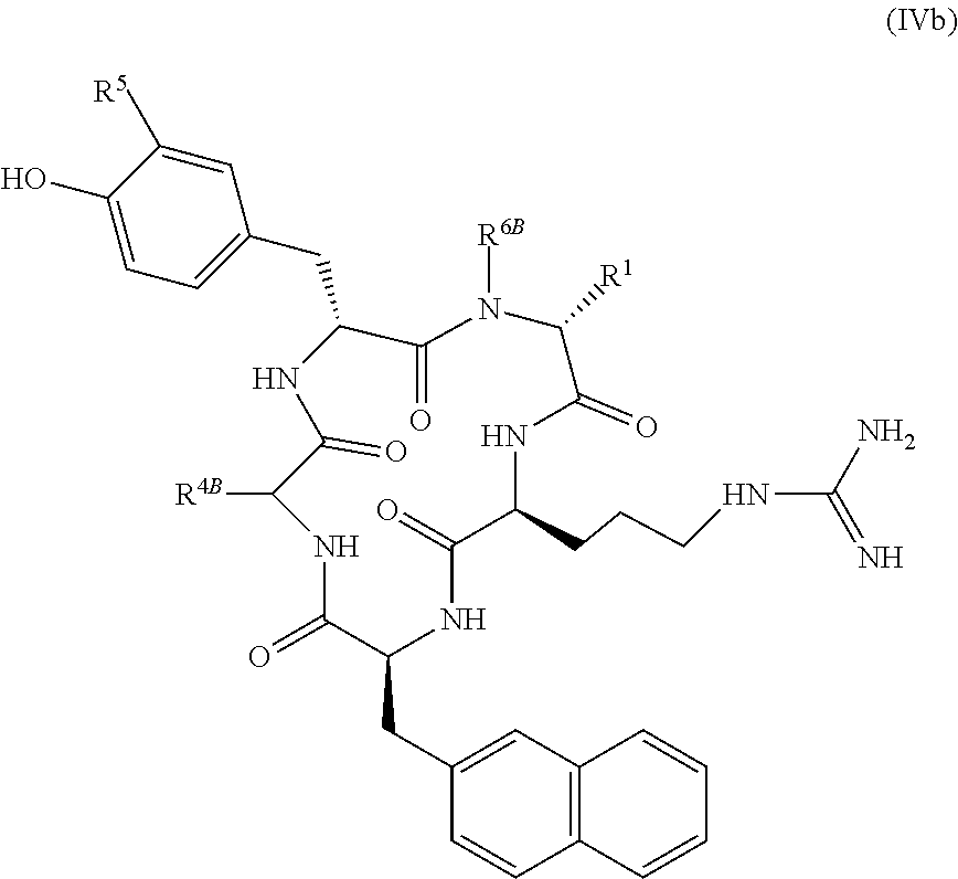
C1(O)=CC=C(CC2C(=O)N([R6B])C([R1])C(=O)NC(CCCNC(N)=N)C(=O)NC(CC3=CC4=C(C=C3)C=CC=C4)C(=O)NC([R4B])C(=O)N2)C=C1[R5]
